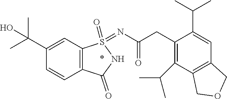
C1(C(C)C)=C(CC(=O)N=S2(=O)C3=C(C=CC(C(C)(C)O)=C3)C(=O)N2)C(C(C)C)=CC2=C1COC2
